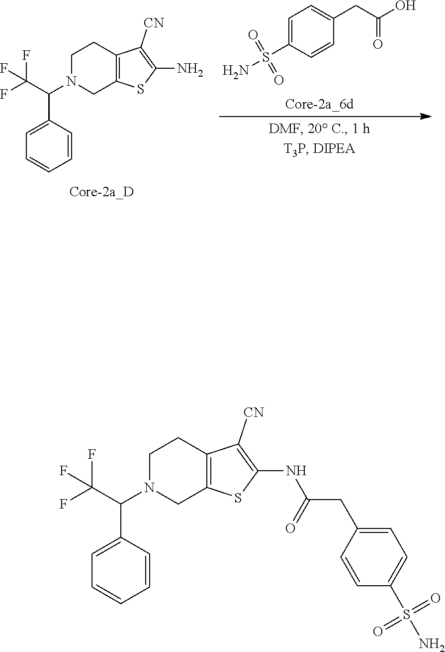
C(CC1=CC=C(S(N)(=O)=O)C=C1)(NC1=C([CN])C2=C(S1)CN(C(C(F)(F)F)C1=CC=CC=C1)CC2)=O.C1=C(S(N)(=O)=O)C=CC(CC(O)=O)=C1.C1(C(C(F)(F)F)N2CC3=C(CC2)C([CN])=C(N)S3)=CC=CC=C1
